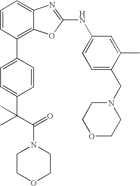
C1=CC(C2=CC=C(C(C)(C(=O)N3CCOCC3)C)C=C2)=C2C(=C1)N=C(NC1=CC=C(CN3CCOCC3)C(C)=C1)O2
